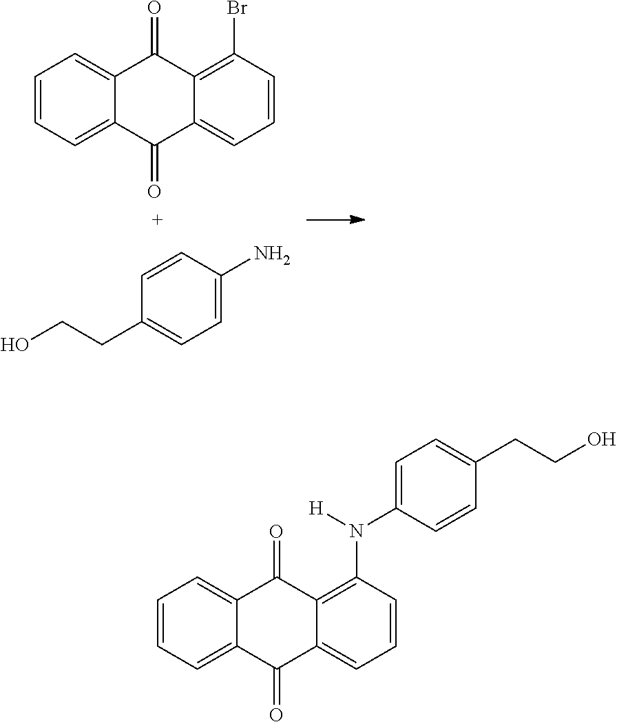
C1=CC=C2C(=C1)C(=O)C1=C(Br)C=CC=C1C2=O.C1=CC(CCO)=CC=C1N.C1=CC=C2C(=C1)C(=O)C1=C(N([H])C3=CC=C(CCO)C=C3)C=CC=C1C2=O
